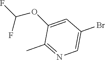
C1(OC(F)F)=CC(Br)=CN=C1C
